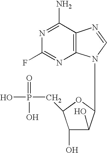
C1(F)=NC2=C(C(N)=N1)N=CN2C1C(O)C(O)C(CP(O)(O)=O)O1
